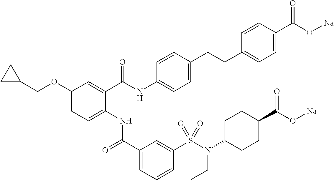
C1(OCC2CC2)=CC=C(NC(C2=CC=CC(S(N(CC)C3CCC(C(=O)O[Na])CC3)(=O)=O)=C2)=O)C(C(NC2=CC=C(CCC3=CC=C(C(O[Na])=O)C=C3)C=C2)=O)=C1
